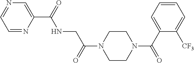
N(CC(N1CCN(C(C2=CC=CC=C2[CF3])=O)CC1)=O)C(=O)C1=CN=CC=N1
